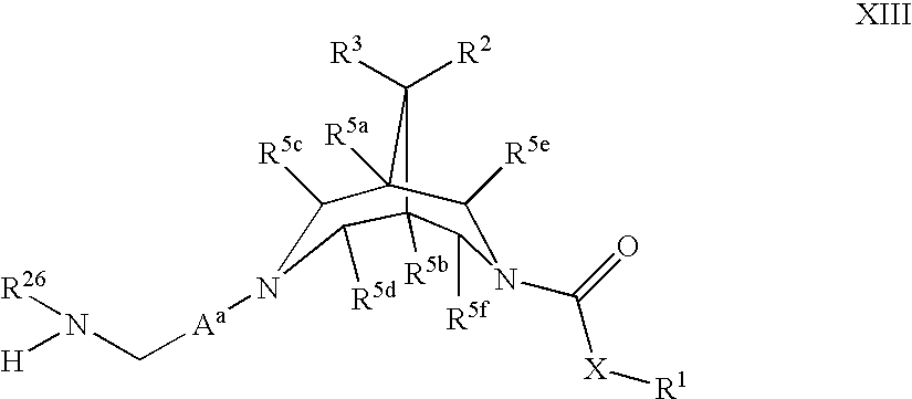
C([Aa]N1C([R5c])C2([R5a])C([R5e])N(C([X][R1])=O)C([R5f])C([R5b])(C1[R5d])C2([R3])[R2])N([H])[R26]
